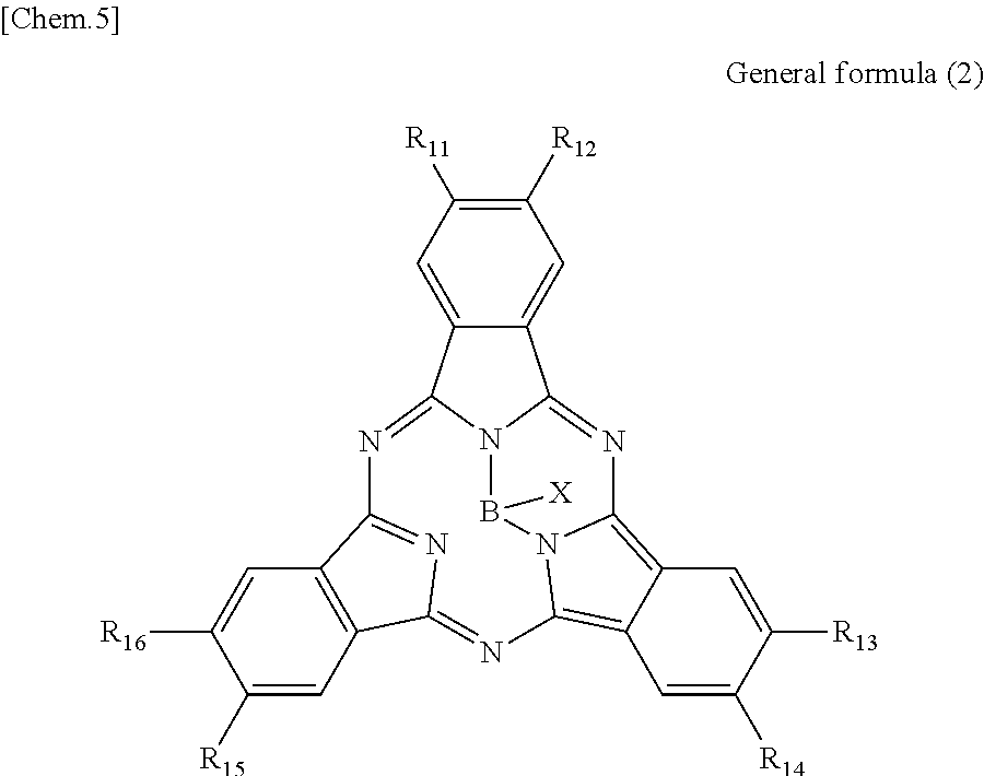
C12=C(C=C([R16])C([R15])=C1)C1=NC2=NC2=C3C=C([R14])C([R13])=CC3=C3N2B([X])N2C(=N1)C1=CC([R11])=C([R12])C=C1C2=N3
